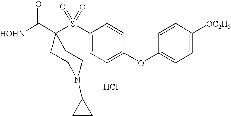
[HOHN]C(=O)C1(S(C2=CC=C(OC3=CC=C([OC2H5])C=C3)C=C2)(=O)=O)CCN(C2CC2)CC1.Cl
